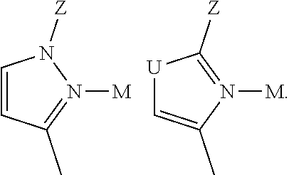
C1=CC(C)=N([M])N1[Z].[U]1C=C(C)N([M])=C1[Z]
